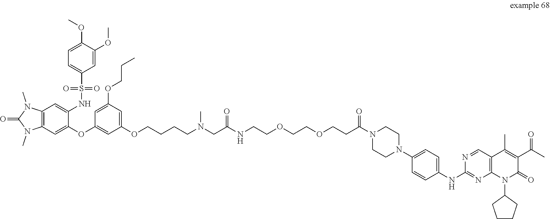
C12=C(C=C(OC3=CC(OCCCCN(CC(NCCOCCOCCC(N4CCN(C5=CC=C(NC6=NC7=C(C=N6)C(C)=C(C(C)=O)C(=O)N7C6CCCC6)C=C5)CC4)=O)=O)C)=CC(OCCC)=C3)C(NS(C3=CC=C(OC)C(OC)=C3)(=O)=O)=C1)N(C)C(=O)N2C
